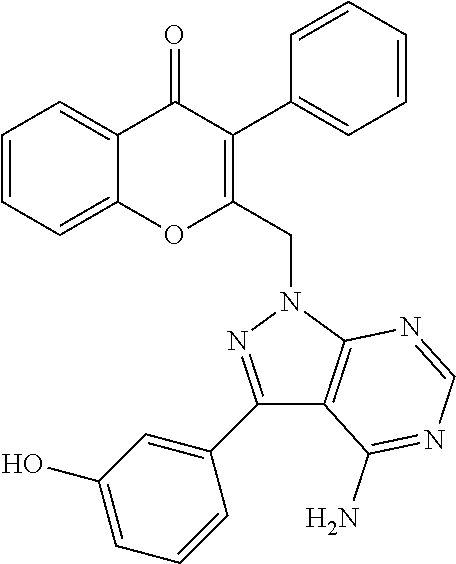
C1=CC=C2C(=C1)OC(CN1C3=C(C(N)=NC=N3)C(C3=CC(O)=CC=C3)=N1)=C(C1=CC=CC=C1)C2=O
